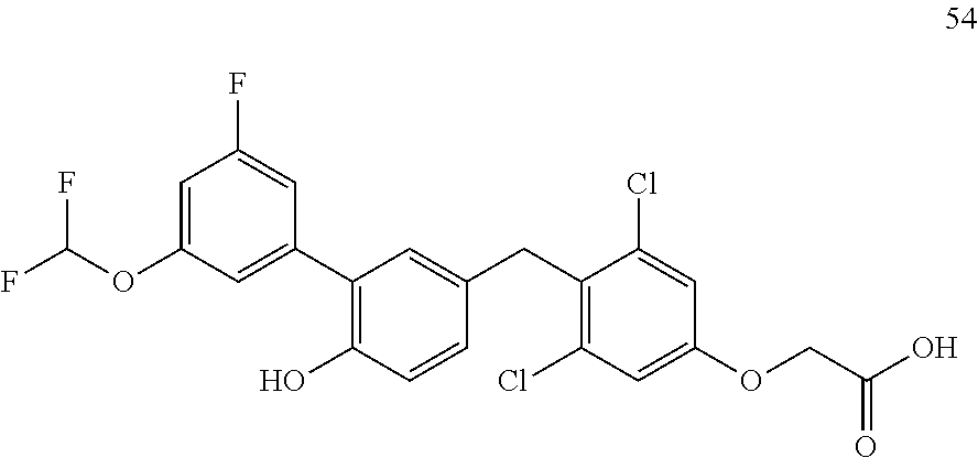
C1=C(OC(F)F)C=C(C2=C(O)C=CC(CC3=C(Cl)C=C(OCC(O)=O)C=C3Cl)=C2)C=C1F
